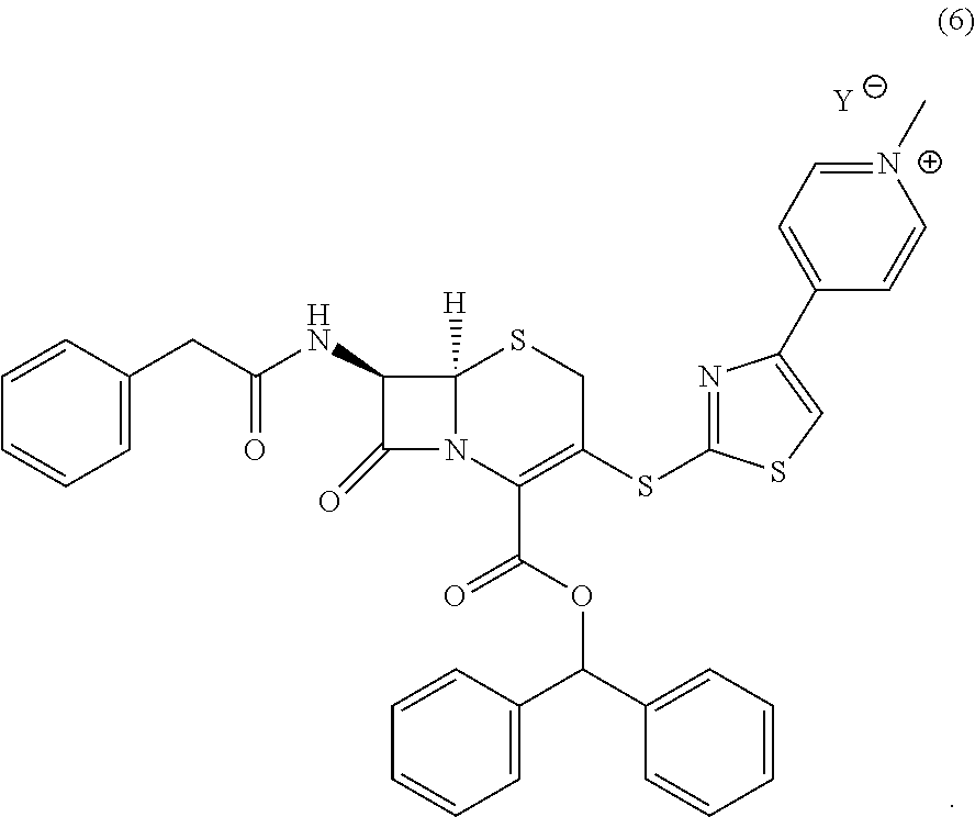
C1(CC(NC2C(=O)N3C2([H])SCC(SC2=NC(C4=CC=[N+](C)C=C4)=CS2)=C3C(=O)OC(C2=CC=CC=C2)C2=CC=CC=C2)=O)=CC=CC=C1.[Y]
